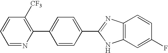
C1=NC(C2=CC=C(C3=NC4=C(N3)C=C(F)C=C4)C=C2)=C([CF3])C=C1
